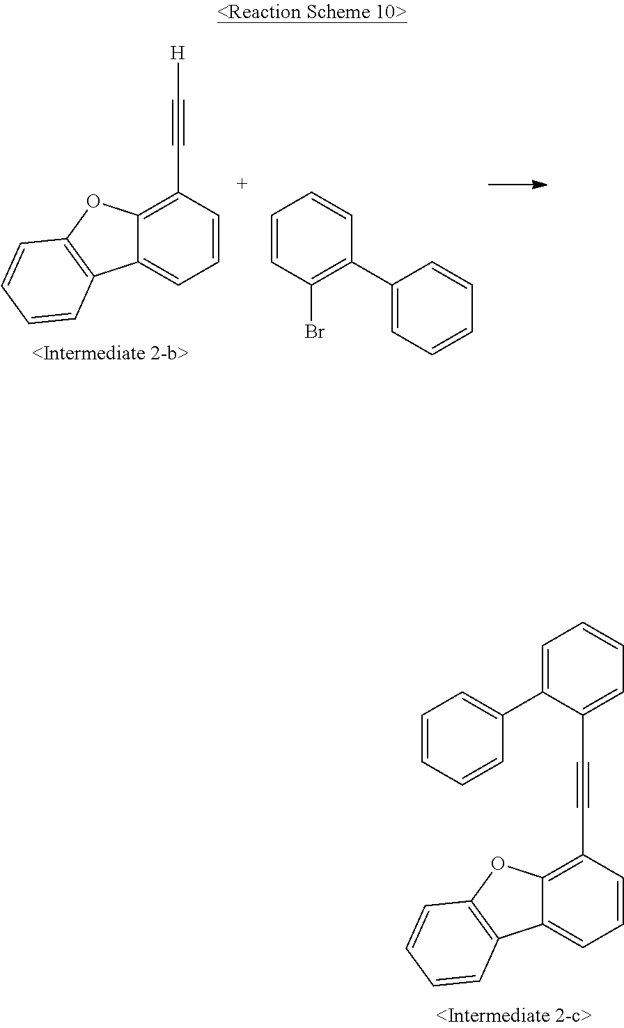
C1=CC(C#C[H])=C2C(=C1)C1=C(O2)C=CC=C1.C1=CC=CC(C2=CC=CC=C2)=C1Br.C1=CC(C#CC2=CC=CC=C2C2=CC=CC=C2)=C2C(=C1)C1=C(O2)C=CC=C1
